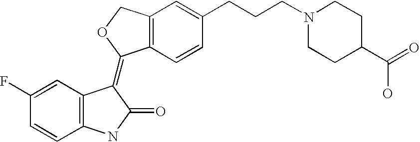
C12=C(C=CC(CCCN3CCC(C(=O)O)CC3)=C1)C(=C1C3=C(C=CC(F)=C3)NC1=O)OC2
